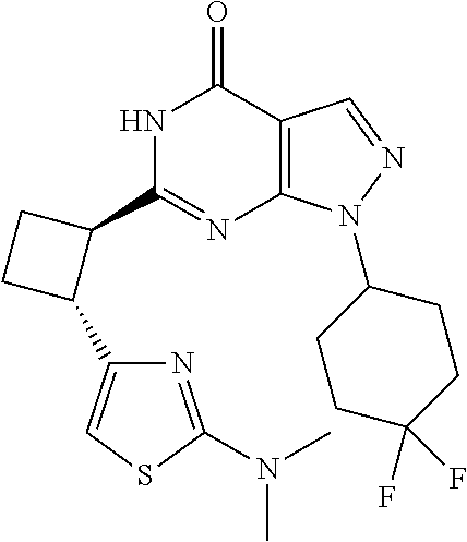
N1C(C2CCC2C2=CSC(N(C)C)=N2)=NC2=C(C1=O)C=NN2C1CCC(F)(F)CC1
